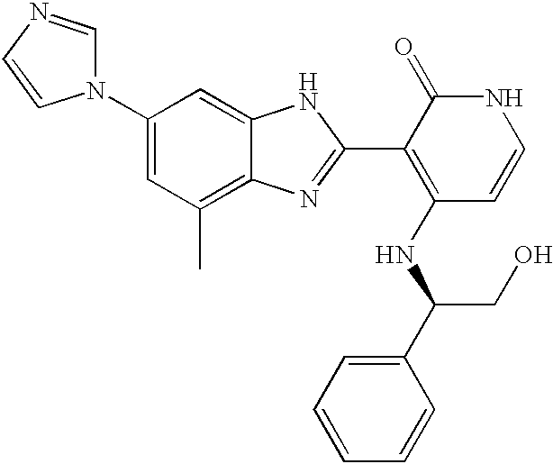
C1(N2C=NC=C2)=CC(C)=C2C(=C1)NC(C1=C(NC(CO)C3=CC=CC=C3)C=CNC1=O)=N2
